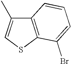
C12=C(SC=C1C)C(Br)=CC=C2
